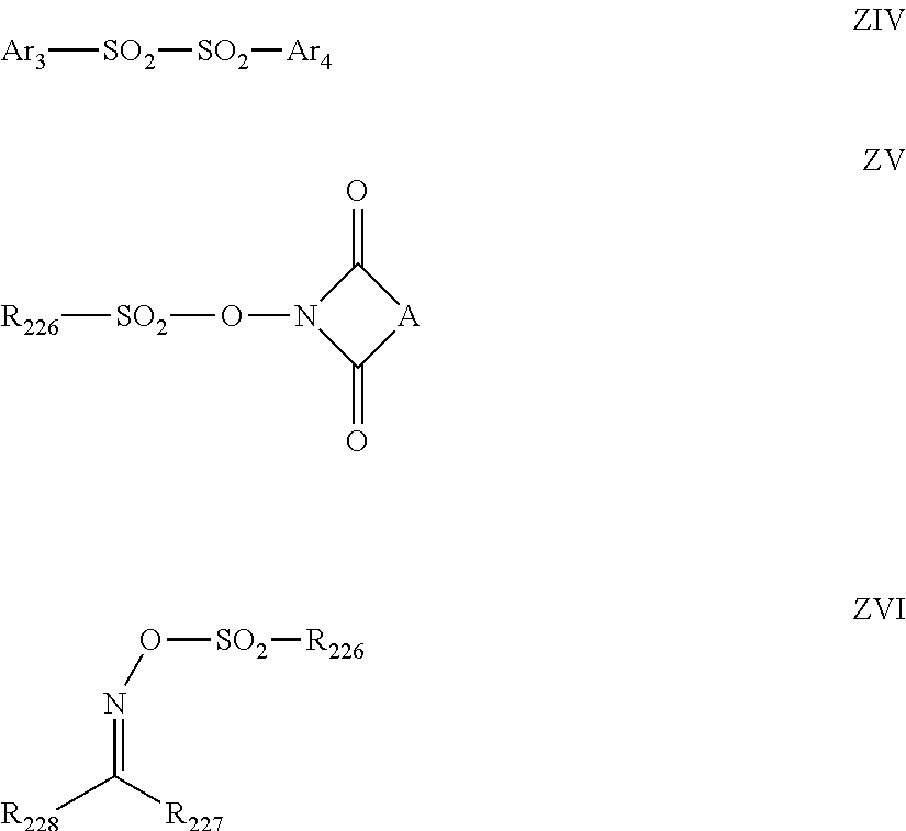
[Ar3][SO2][SO2][Ar4].C1(=O)N(O[SO2][R226])C(=O)[A]1.N(=C([R227])[R228])O[SO2][R226]
